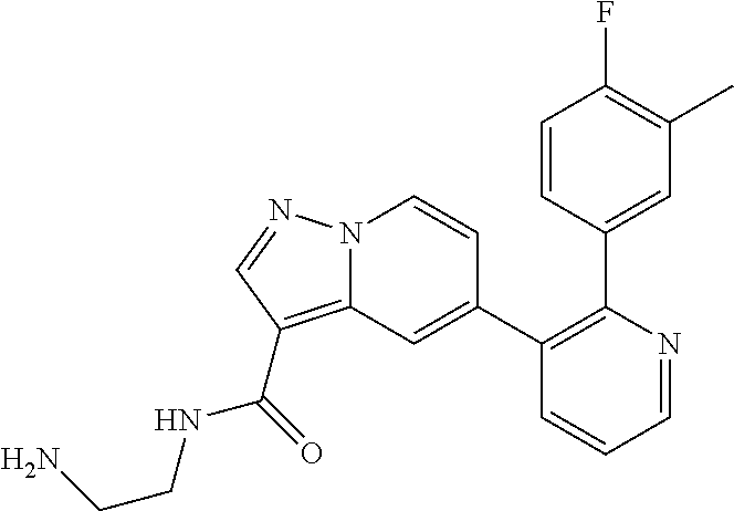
C1=NC(C2=CC(C)=C(F)C=C2)=C(C2=CC3=C(C(=O)NCCN)C=NN3C=C2)C=C1
